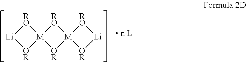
[M]12([RO][Li][OR]1)[OR][M]1([RO]2)[OR][Li][RO]1
